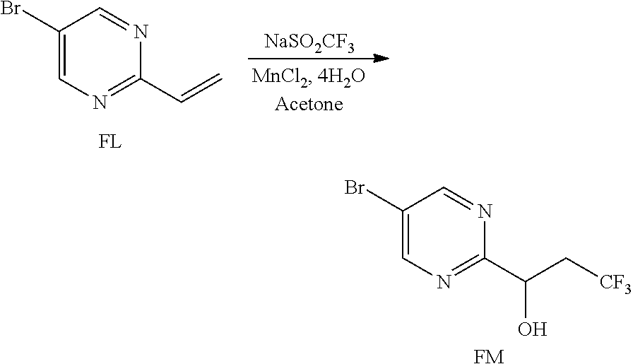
C1(Br)=CN=C(C(C[CF3])O)N=C1.[FM].C1(Br)=CN=C(C=C)N=C1.[NaSO2CF3]
